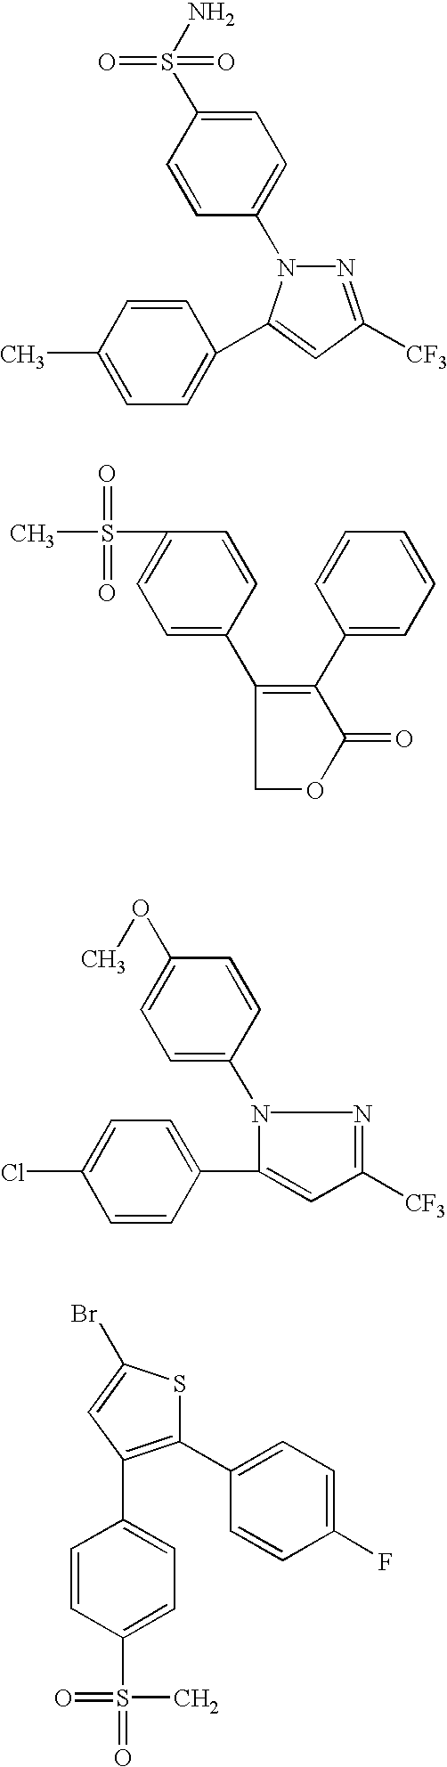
C1=C(S(N)(=O)=O)C=CC(N2N=C([CF3])C=C2C2=CC=C(C)C=C2)=C1.C1=C(C2=C(C3=CC=CC=C3)C(=O)OC2)C=CC(S(=O)(=O)C)=C1.C1=C(N2C(C3=CC=C(Cl)C=C3)=CC([CF3])=N2)C=CC(OC)=C1.C1=CC(S(=O)(C)=O)=CC=C1C1=C(C2=CC=C(F)C=C2)SC(Br)=C1
